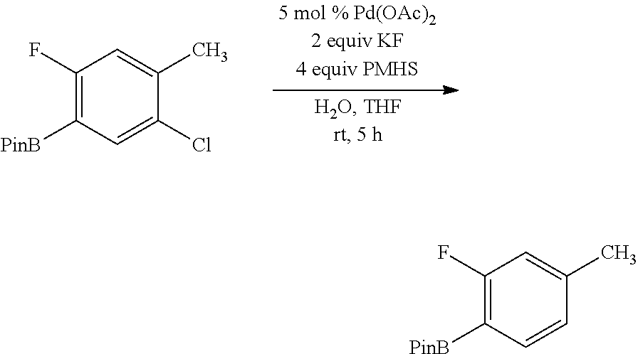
C1(F)=C([PinB])C=C(Cl)C(C)=C1.C1(F)=C([PinB])C=CC(C)=C1
